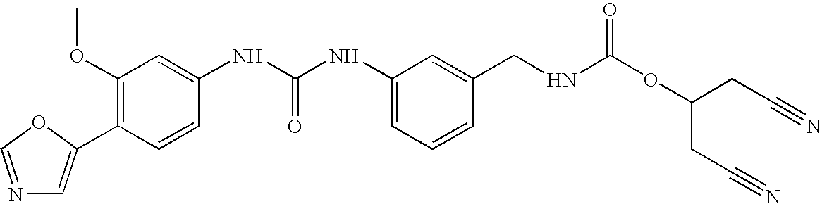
C1(C2=CN=CO2)=C(OC)C=C(NC(NC2=CC=CC(CNC(OC(CC#N)CC#N)=O)=C2)=O)C=C1
